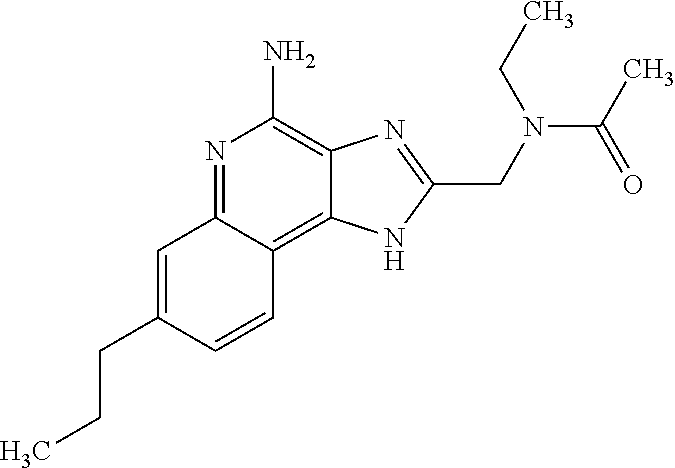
C1=C(CCC)C=CC2=C3C(=C(N)N=C12)N=C(CN(C(C)=O)CC)N3
